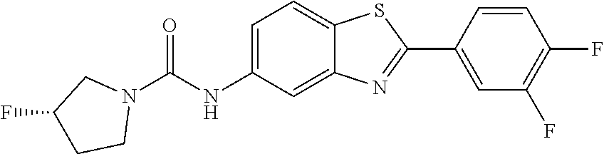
C1=CC(F)=C(F)C=C1C1=NC2=CC(NC(N3CC(F)CC3)=O)=CC=C2S1
